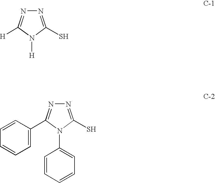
N1=C(S)N([H])C([H])=N1.N1=C(S)N(C2=CC=CC=C2)C(C2=CC=CC=C2)=N1
